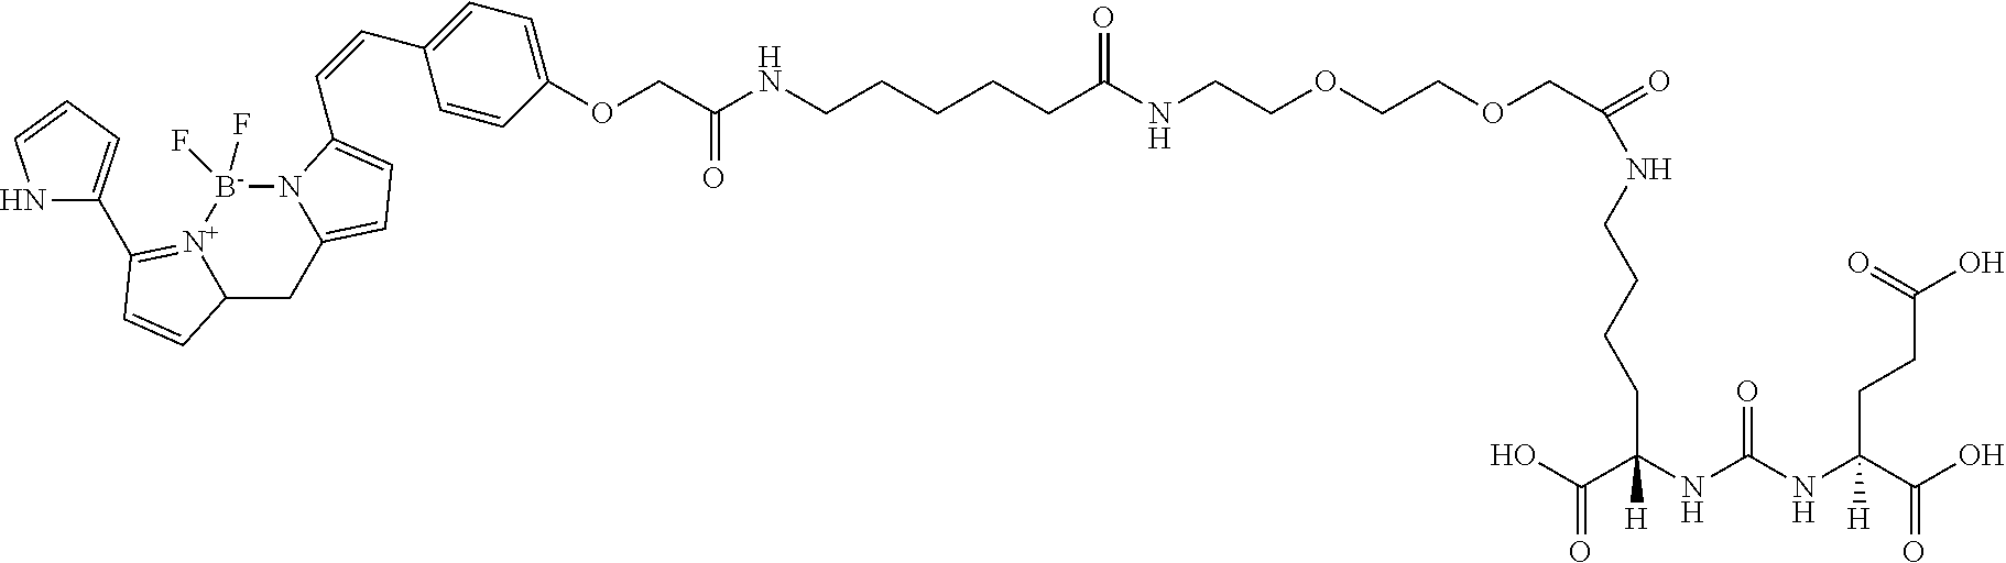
N1C(C2=[N+]3C(CC4=CC=C(C=CC5=CC=C(OCC(NCCCCCC(NCCOCCOCC(NCCCCC(C(=O)O)(NC(=O)NC(CCC(=O)O)(C(=O)O)[H])[H])=O)=O)=O)C=C5)N4[B-]3(F)F)C=C2)=CC=C1
